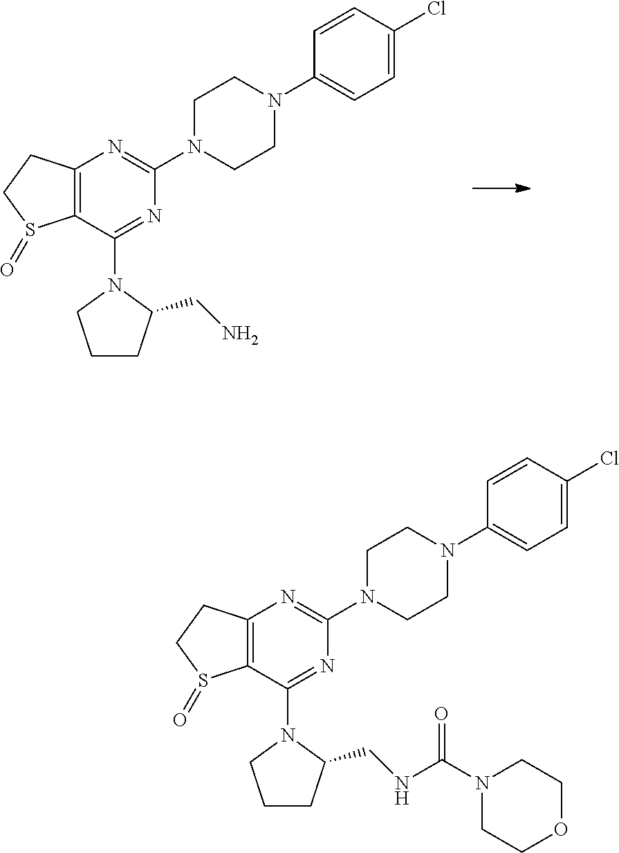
C12=C(C(N3CCCC3CN)=NC(N3CCN(C4=CC=C(Cl)C=C4)CC3)=N1)S(=O)CC2.C12=C(C(N3CCCC3CNC(N3CCOCC3)=O)=NC(N3CCN(C4=CC=C(Cl)C=C4)CC3)=N1)S(=O)CC2
